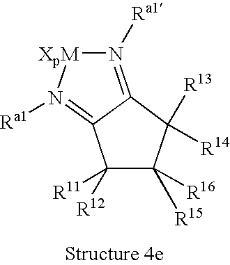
[XpM]1N([Ra1])=C2C(=N1[Ra1])C([R13])([R14])C([R15])([R16])C2([R12])[R11]
